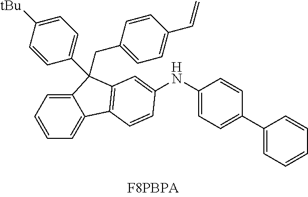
C12=CC=CC=C1C1=C(C2(C2=CC=C([tBu])C=C2)CC2=CC=C(C=C)C=C2)C=C(NC2=CC=C(C3=CC=CC=C3)C=C2)C=C1
